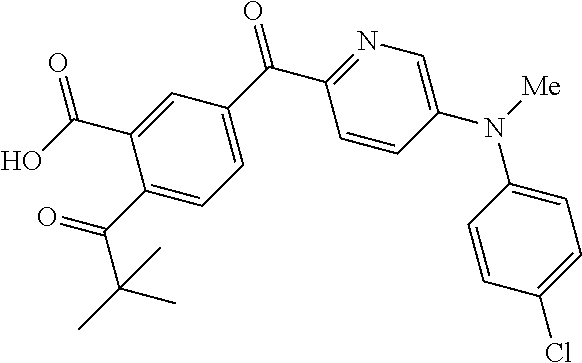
C1(C(C(C)(C)C)=O)=CC=C(C(C2=NC=C(N([Me])C3=CC=C(Cl)C=C3)C=C2)=O)C=C1C(=O)O
